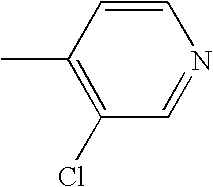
CC1=C(Cl)C=NC=C1
